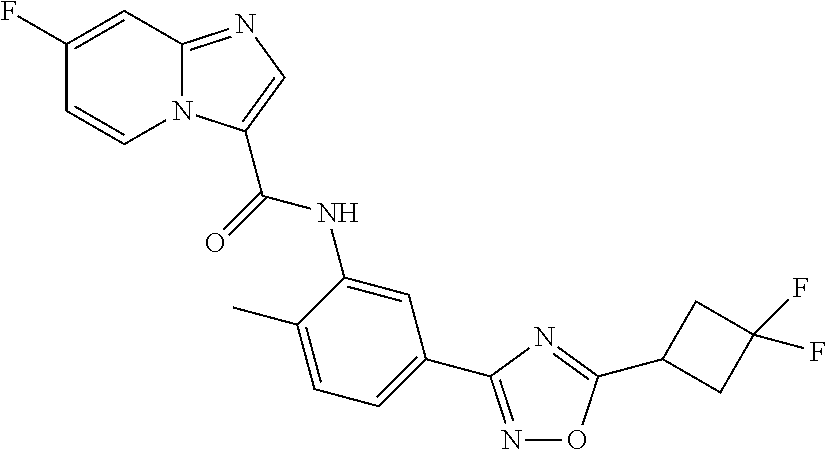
C1(F)=CC2=NC=C(C(=O)NC3=CC(C4=NOC(C5CC(F)(F)C5)=N4)=CC=C3C)N2C=C1
